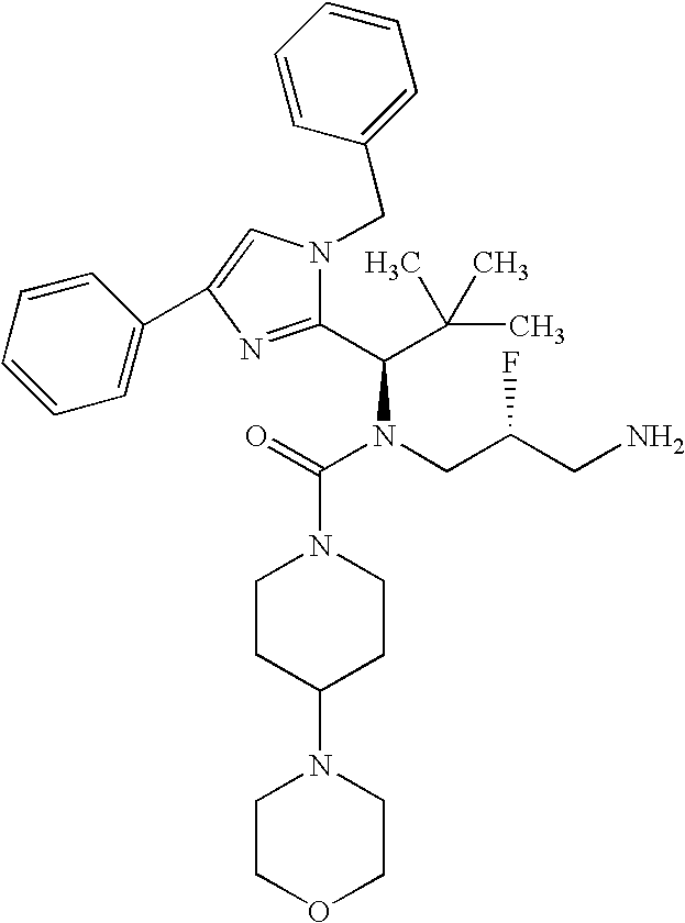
C(N(CC(CN)F)C(C(C)(C)C)C1=NC(C2=CC=CC=C2)=CN1CC1=CC=CC=C1)(=O)N1CCC(N2CCOCC2)CC1
